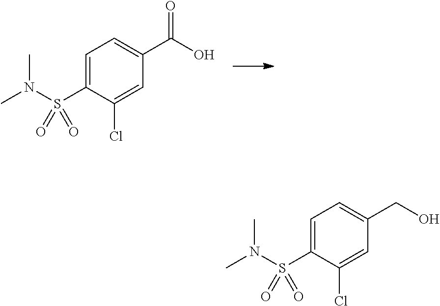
C1=C(S(N(C)C)(=O)=O)C(Cl)=CC(C(O)=O)=C1.C1=C(S(N(C)C)(=O)=O)C(Cl)=CC(CO)=C1
